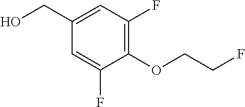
C(C1=CC(F)=C(OCCF)C(F)=C1)O
